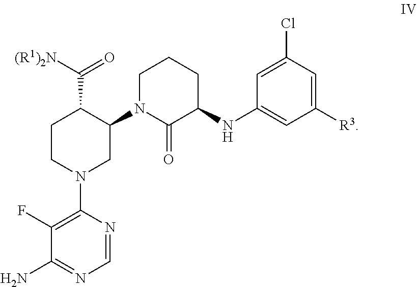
C1(F)=C(N2CC(N3CCCC(NC4=CC([R3])=CC(Cl)=C4)C3=O)C(C([(R1)2N])=O)CC2)N=CN=C1N
